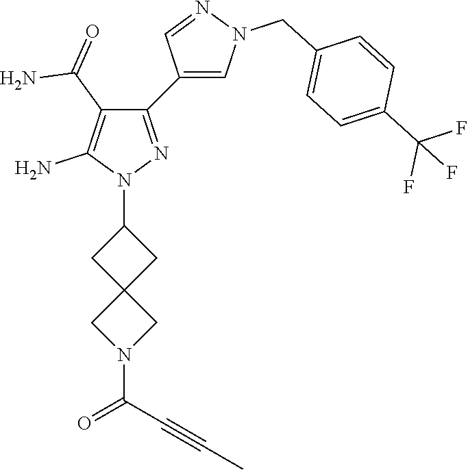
C1(N2N=C(C3=CN(CC4=CC=C(C(F)(F)F)C=C4)N=C3)C(C(=O)N)=C2N)CC2(C1)CN(C(C#CC)=O)C2
